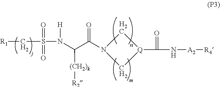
C1N(C(C(N(S(C[R1])(=O)=O)[H])[(CH2)k][R2])=O)C[Q]1C(N[A2][R4])=O
